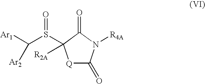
[Ar1]C(S(C1([R2A])[Q]C(=O)N([R4A])C1=O)=O)[Ar2]
